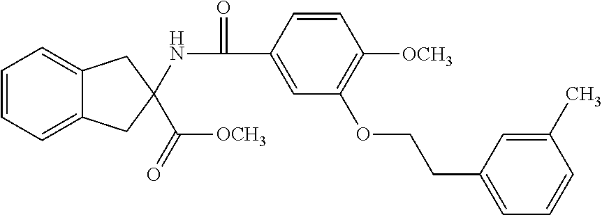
C1=CC=C2C(=C1)CC(NC(=O)C1=CC(OCCC3=CC=CC(C)=C3)=C([OCH3])C=C1)(C([OCH3])=O)C2
